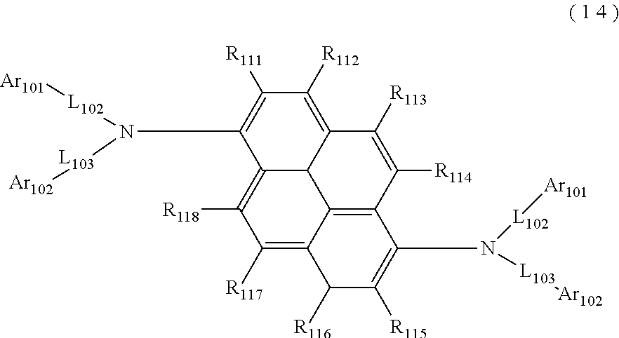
C1(CN([L102][Ar101])[L103][Ar102])=C([R111])C([R112])=C2C3C1=C([R118])C([R117])=C1C3=C(C([R114])=C2[R113])C(CN([L102][Ar101])[L103][Ar102])=C([R115])C1[R116]
